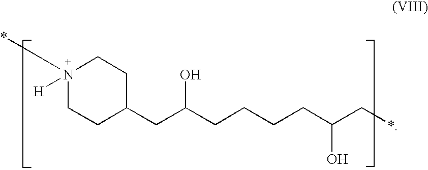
[N+]1(*)([H])CCC(CC(CCCCC(C*)O)O)CC1
